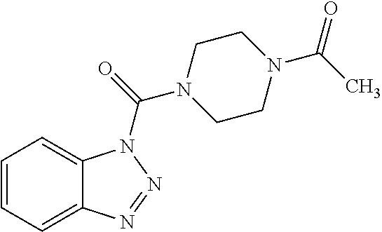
C1=CC=C2C(=C1)N(C(=O)N1CCN(C(C)=O)CC1)N=N2
